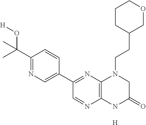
[H].C1(C(C)(O[H])C)=NC=C(C2=NC3=C(N=C2)NC(=O)CN3CCC2CCCOC2)C=C1
